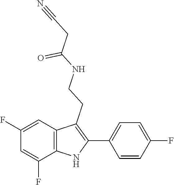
O=C(NCCC1=C(C2=CC=C(F)C=C2)NC2=C1C=C(F)C=C2F)CC#N
